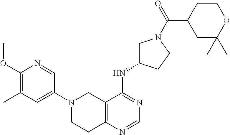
C12=C(N=CN=C1NC1CN(C(=O)C3CC(C)(C)OCC3)CC1)CCN(C1=CC(C)=C(OC)N=C1)C2
